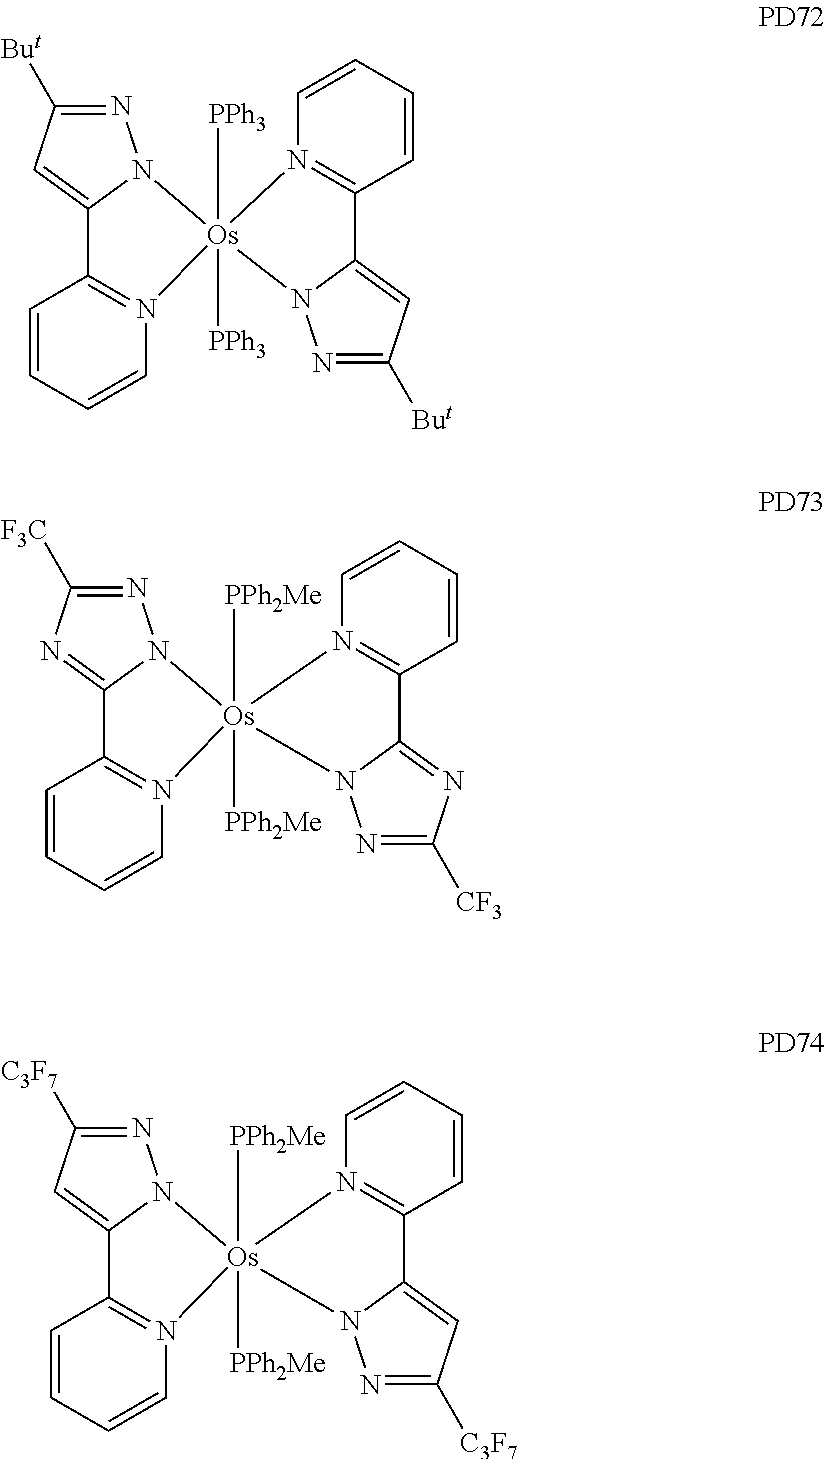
C1=CC=CN2=C1C1=CC([But])=NN1[Os]21([PPh3])([PPh3])N2=C(C=CC=C2)C2=CC([But])=NN21.C1=CC=CN2=C1C1=NC([F3C])=NN1[Os]21([PPh2Me])([PPh2Me])N2=C(C=CC=C2)C2=NC([CF3])=NN21.C1=CC=CN2=C1C1=CC([C3F7])=NN1[Os]21([PPh2Me])([PPh2Me])N2=C(C=CC=C2)C2=CC([C3F7])=NN21
